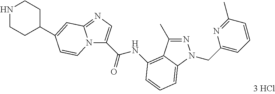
N12C(C(=O)NC3=C4C(C)=NN(CC5=CC=CC(C)=N5)C4=CC=C3)=CN=C1C=C(C1CCNCC1)C=C2
